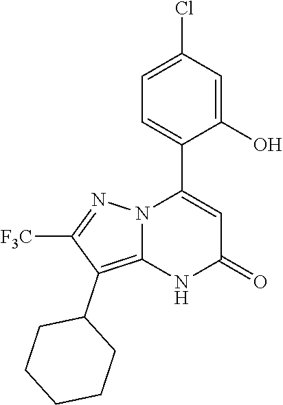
C1(O)=CC(Cl)=CC=C1C1=CC(=O)NC2=C(C3CCCCC3)C([F3C])=NN12
